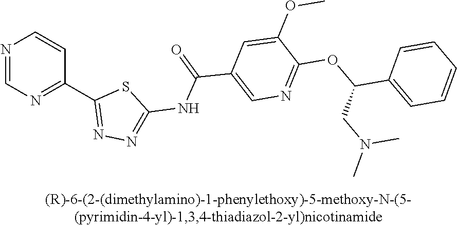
N1=CN=C(C2=NN=C(NC(C3=CN=C(OC(C4=CC=CC=C4)CN(C)C)C(OC)=C3)=O)S2)C=C1
